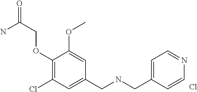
Cl.NC(COC1=C(Cl)C=C(CNCC2=CC=NC=C2)C=C1OC)=O
